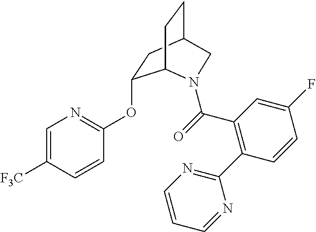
C1=C([F3C])C=CC(OC2CC3CCC2N(C(=O)C2=C(C4=NC=CC=N4)C=CC(F)=C2)C3)=N1
